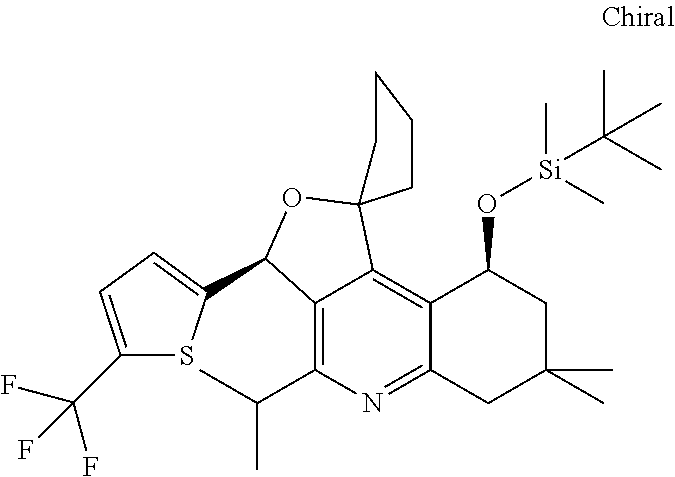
C12=C(C(C)C)N=C3C(=C1C1(OC2C2=CC=C(C(F)(F)F)S2)CCCC1)C(O[Si](C)(C)C(C)(C)C)CC(C)(C)C3
